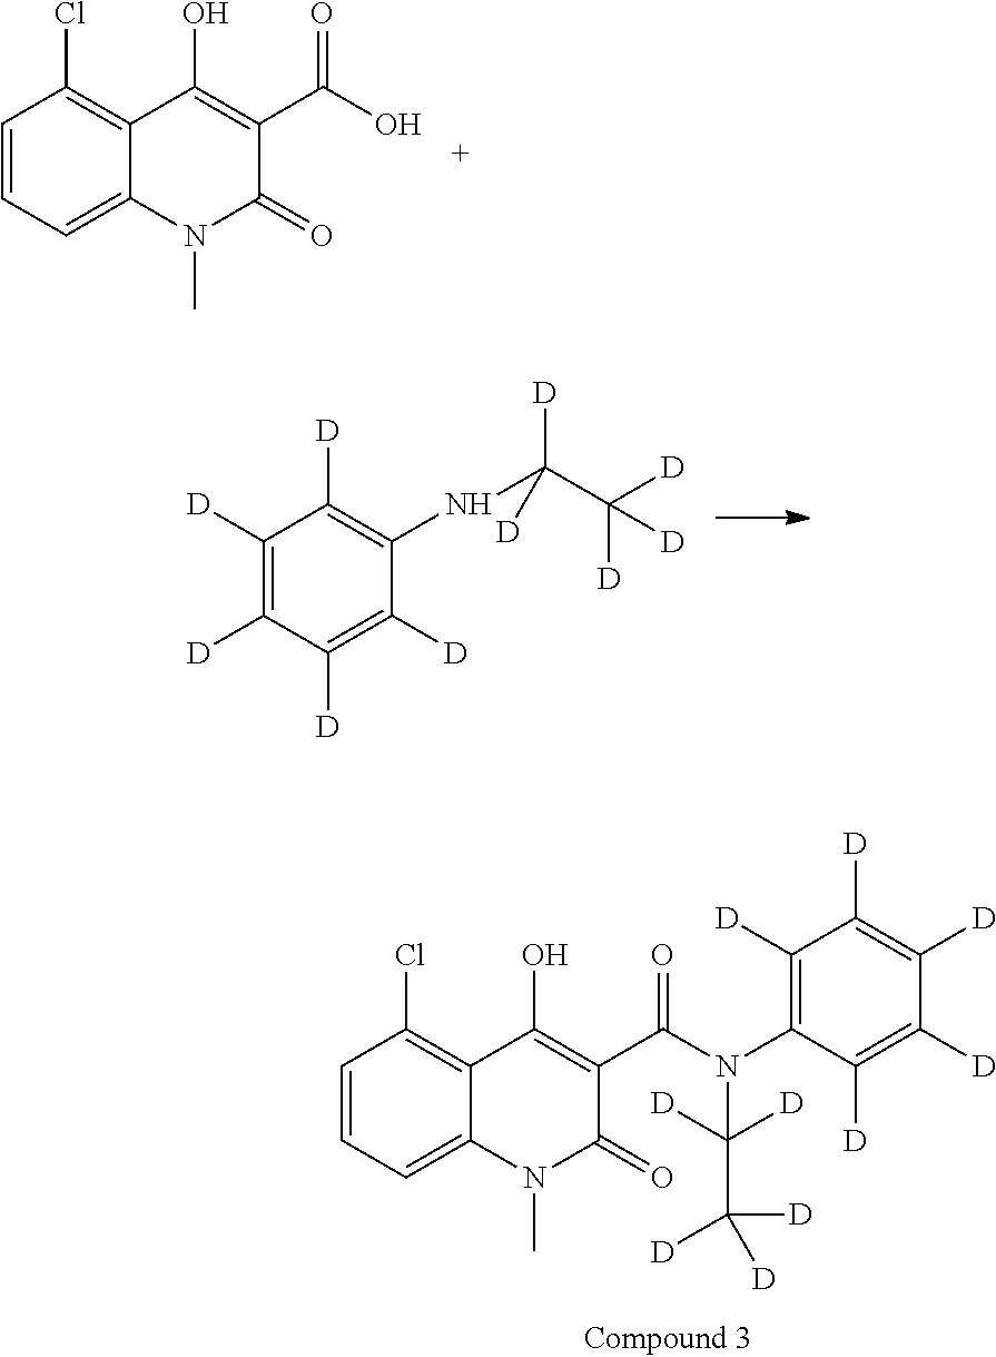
C1=CC=C2C(=C1Cl)C(O)=C(C(O)=O)C(=O)N2C.C1([D])=C([D])C([D])=C([D])C(NC(C([D])([D])[D])([D])[D])=C1[D].C1=CC=C2C(=C1Cl)C(O)=C(C(N(C([D])([D])C([D])([D])[D])C1=C([D])C([D])=C([D])C([D])=C1[D])=O)C(=O)N2C
